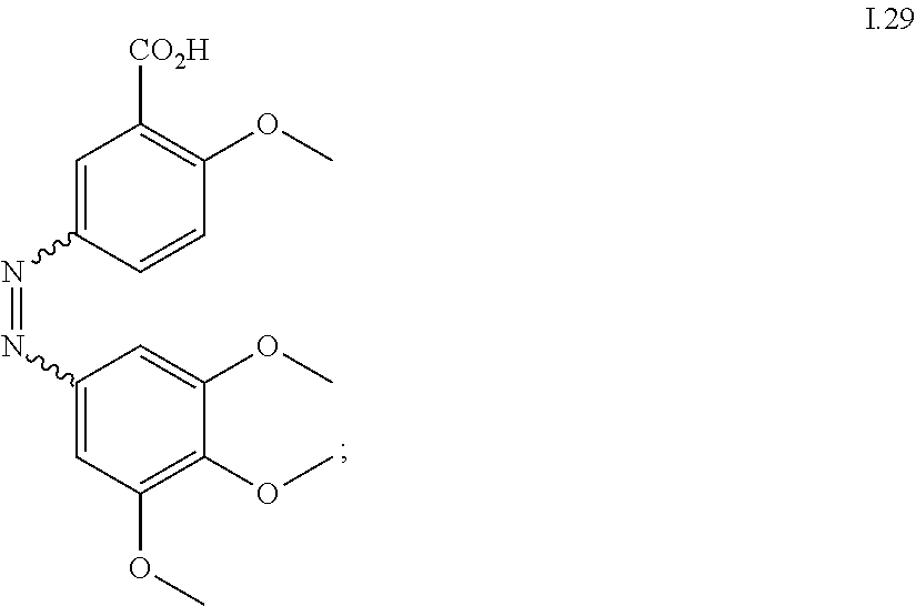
C1=C(N=NC2=CC(OC)=C(OC)C(OC)=C2)C=CC(OC)=C1[CO2H]
